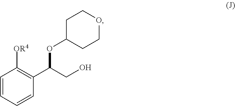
C1=CC=CC(C(CO)OC2CCOCC2)=C1[OR4]
